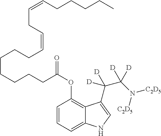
C1=CC=C2C(=C1OC(CCCCCCCC=CCC=CCCCCC)=O)C(C(C(N([C2D5])[C2D5])([D])[D])([D])[D])=CN2
